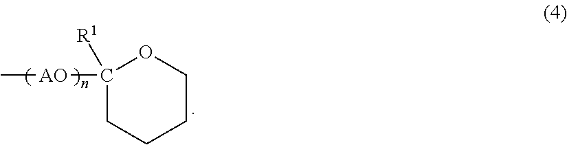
C[AO]C1([R1])OCCCC1
